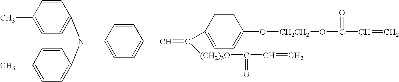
C(C1=CC=C(N(C2=CC=C(C)C=C2)C2=CC=C(C)C=C2)C=C1)=C([(CH2)3O]C(=O)C=C)C1=CC=C(O[CH2CH2]OC(=O)C=C)C=C1
